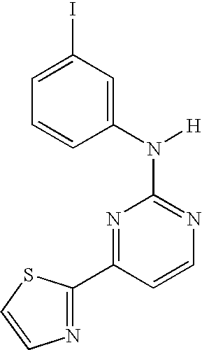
N1=C(N([H])C2=CC(I)=CC=C2)N=C(C2=NC=CS2)C=C1
